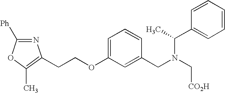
N1=C([Ph])OC(C)=C1CCOC1=CC=CC(CN(C(C2=CC=CC=C2)C)C[CO2H])=C1
